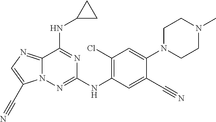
C12=NC=C(C#N)N1N=C(NC1=C(Cl)C=C(N3CCN(C)CC3)C(C#N)=C1)N=C2NC1CC1
